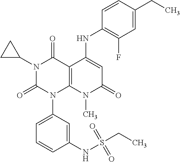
C1(NC2=CC(=O)N(C)C3=C2C(=O)N(C2CC2)C(=O)N3C2=CC=CC(NS(CC)(=O)=O)=C2)=C(F)C=C(CC)C=C1
